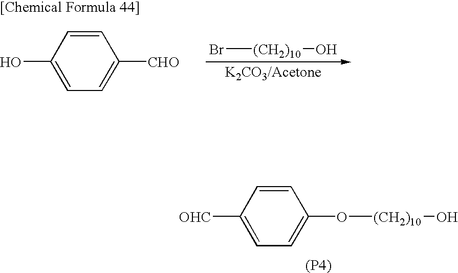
C1=C(O[(CH2)10]O)C=CC([OHC])=C1.[(P4)].C1=C([CHO])C=CC(O)=C1.Br[(CH2)10]O
